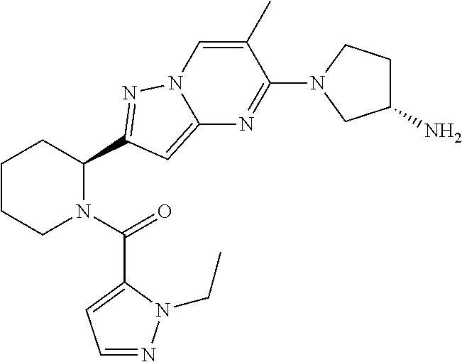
C1CCN(C(=O)C2=CC=NN2CC)C(C2=NN3C=C(C)C(N4CC(N)CC4)=NC3=C2)C1
